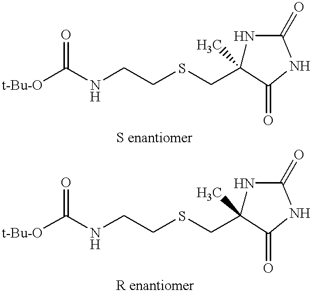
[t-Bu-O]C(NCCSCC1(C)NC(=O)NC1=O)=O.[t-Bu-O]C(NCCSCC1(C)NC(=O)NC1=O)=O
